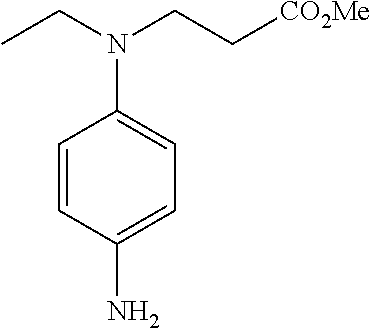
C1=CC(N)=CC=C1N(CC)CC[CO2Me]
